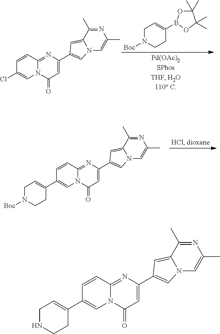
N12C(=NC(C3=CN4C(=C3)C(C)=NC(C)=C4)=CC1=O)C=CC(Cl)=C2.C1N([Boc])CCC(B2OC(C)(C)C(C)(C)O2)=C1.N1=C(C)C2=CC(C3=CC(=O)N4C(=N3)C=CC(C3=CCN([Boc])CC3)=C4)=CN2C=C1C.N1=C(C)C2=CC(C3=CC(=O)N4C(=N3)C=CC(C3=CCNCC3)=C4)=CN2C=C1C
